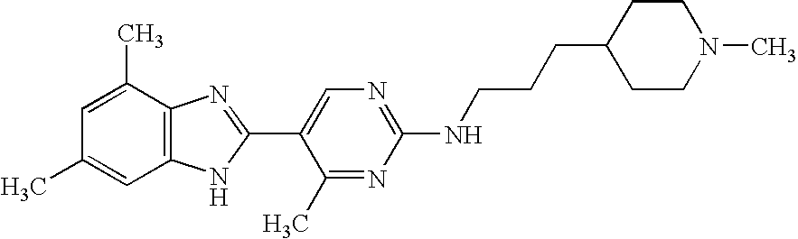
C12=C(C(C)=CC(C)=C1)N=C(C1=CN=C(NCCCC3CCN(C)CC3)N=C1C)N2
